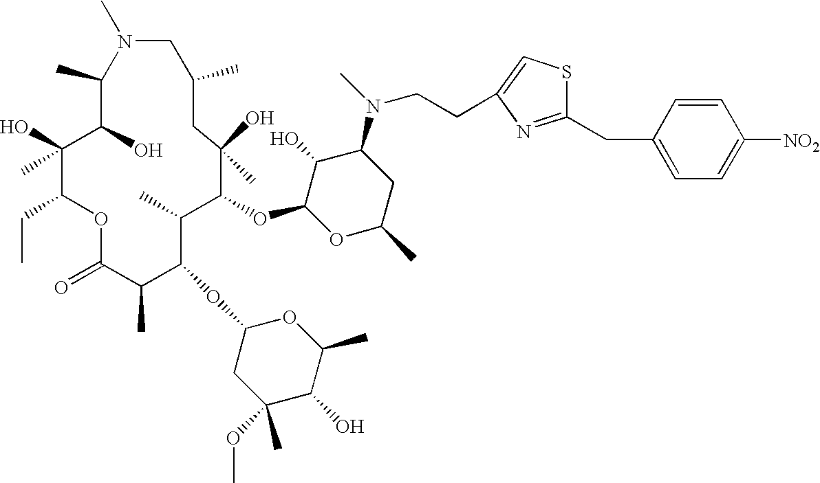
C1(C)C(O)C(O)(C)C(CC)OC(=O)C(C)C(OC2CC(C)(OC)C(O)C(C)O2)C(C)C(OC2OC(C)CC(N(C)CCC3=CSC(CC4=CC=C([NO2])C=C4)=N3)C2O)C(O)(C)CC(C)CN1C
